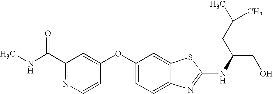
N1=C(C(=O)NC)C=C(OC2=CC=C3C(=C2)SC(NC(CC(C)C)CO)=N3)C=C1
